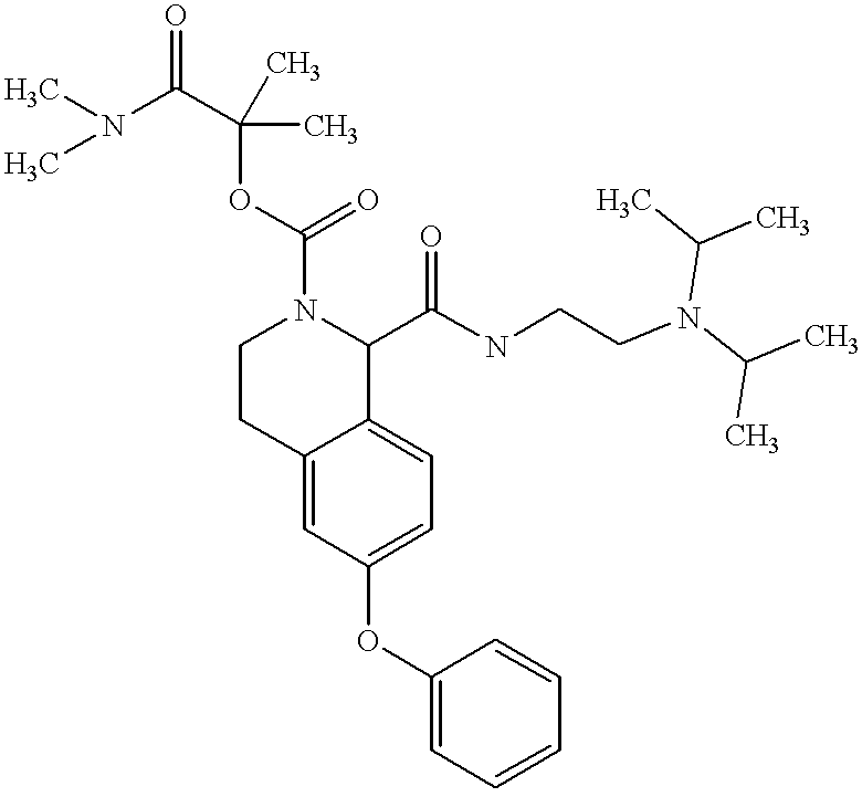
O(C1=CC=C2C(=C1)CCN(C(=O)OC(C)(C)C(N(C)C)=O)C2C(NCCN(C(C)C)C(C)C)=O)C1=CC=CC=C1
